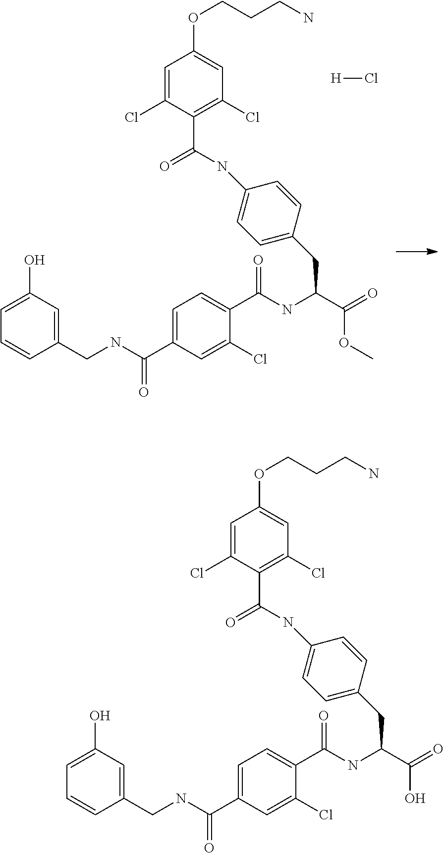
C1=C(O)C=C(CNC(C2=CC=C(C(=O)NC(CC3=CC=C(NC(C4=C(Cl)C=C(OCCCN)C=C4Cl)=O)C=C3)C(OC)=O)C(Cl)=C2)=O)C=C1.[H]Cl.C1=C(O)C=C(CNC(C2=CC=C(C(=O)NC(CC3=CC=C(NC(C4=C(Cl)C=C(OCCCN)C=C4Cl)=O)C=C3)C(O)=O)C(Cl)=C2)=O)C=C1
